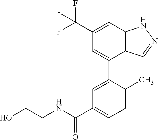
C12=C(C=C(C(F)(F)F)C=C1C1=CC(C(NCCO)=O)=CC=C1C)NN=C2
